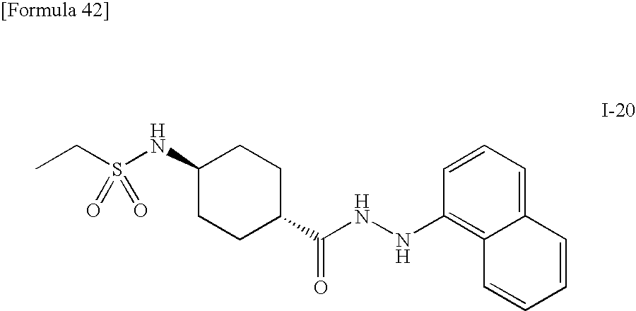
C1(NS(CC)(=O)=O)CCC(C(NNC2=C3C(=CC=C2)C=CC=C3)=O)CC1
